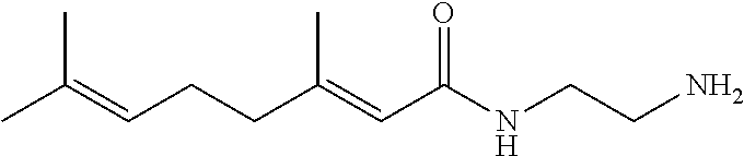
CC(=CCCC(=CC(NCCN)=O)C)C
